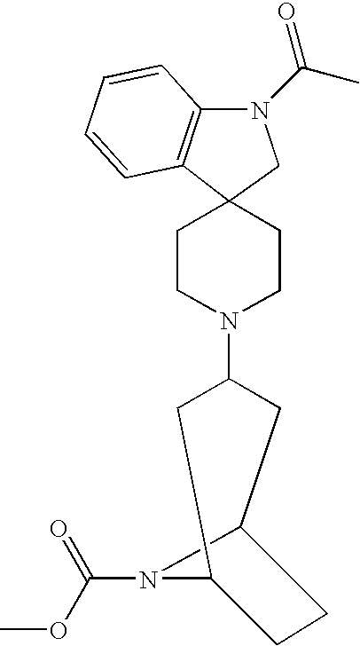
C12(CCN(C3CC4CCC(C3)N4C(=O)OC)CC1)C1=C(N(C(=O)C)C2)C=CC=C1
